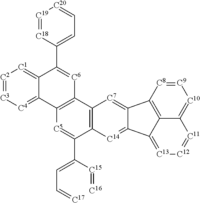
C12=[C4][C3]=[C2][C1]=C1C(C1=CC=[C20][C19]=[C18]1)=[C6]C1=C2[C5]=C(C([C15]=[C16])=CC=[C17])C2=C1[C7]=C1C(=[C14]2)C2=[C13][C12]=[C11]C3=[C10][C9]=[C8]C1=C32
